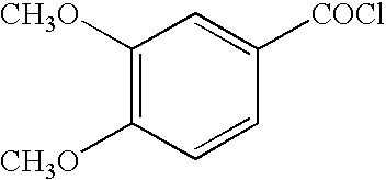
C1([CH3O])=C([CH3O])C=CC([COCl])=C1
